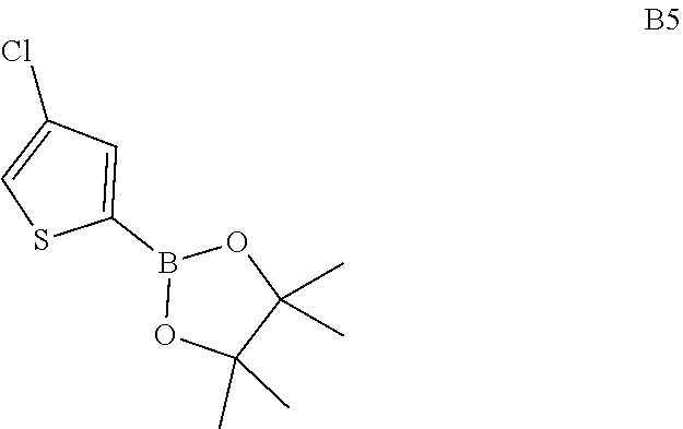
O1B(C2=CC(Cl)=CS2)OC(C)(C)C1(C)C
